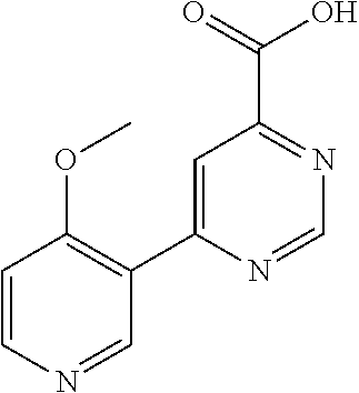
C1=C(C2=C(OC)C=CN=C2)N=CN=C1C(=O)O
